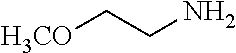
[H3CO]CCN
